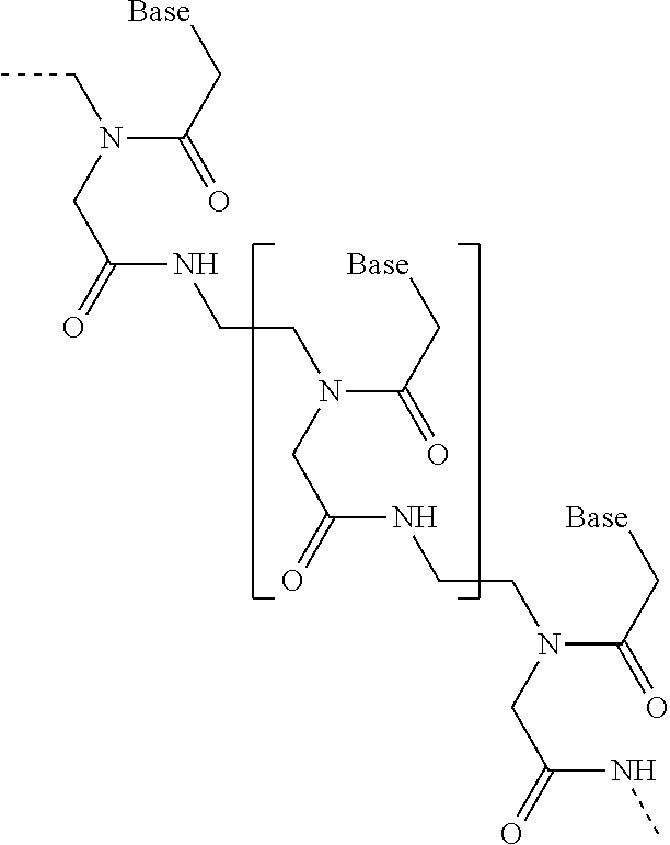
[Base]CC(=O)N(CC)CC(=O)NCCN(C(C[Base])=O)CC(=O)NCCN(C(C[Base])=O)CC(=O)NC
